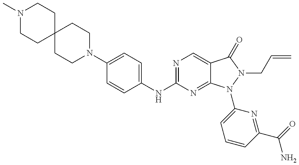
N1(C)CCC2(CC1)CCN(C1=CC=C(NC3=NC=C4C(=N3)N(C3=CC=CC(C(N)=O)=N3)N(CC=C)C4=O)C=C1)CC2
